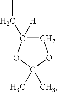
C1C(CC)([H])OC(C)(C)O1
